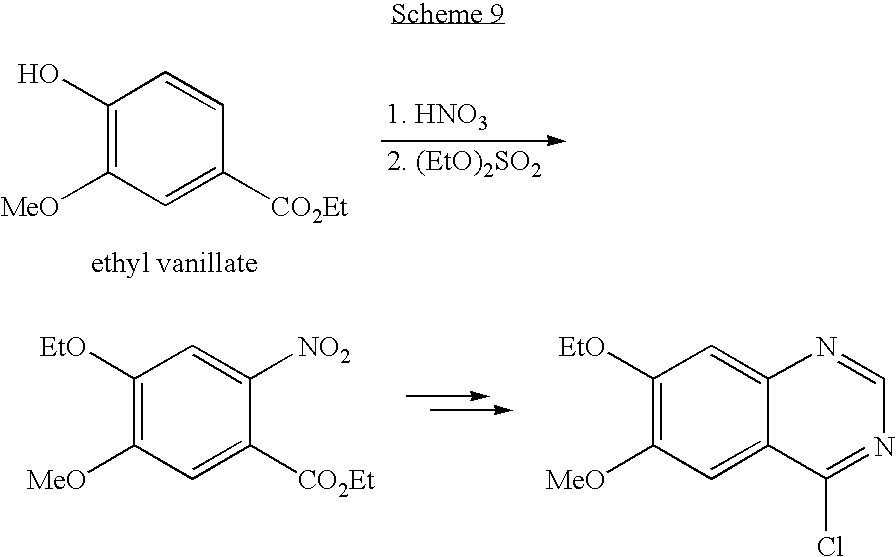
C1(O)=C([MeO])C=C([CO2Et])C=C1.C1([EtO])=C([MeO])C=C([CO2Et])C([NO2])=C1.C1([EtO])=C([MeO])C=C2C(=C1)N=CN=C2Cl
